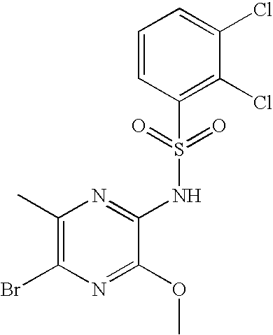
C1(C)=C(Br)N=C(OC)C(NS(C2=C(Cl)C(Cl)=CC=C2)(=O)=O)=N1
